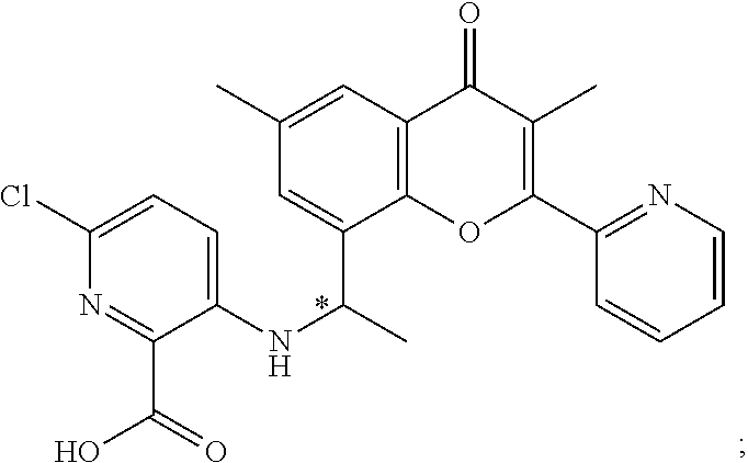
N1=C(C(O)=O)C(NC(C)C2=CC(C)=CC3=C2OC(C2=NC=CC=C2)=C(C)C3=O)=CC=C1Cl
